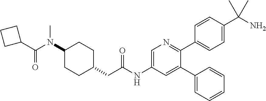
N(C1CCC(CC(NC2=CN=C(C3=CC=C(C(N)(C)C)C=C3)C(C3=CC=CC=C3)=C2)=O)CC1)(C(C1CCC1)=O)C
